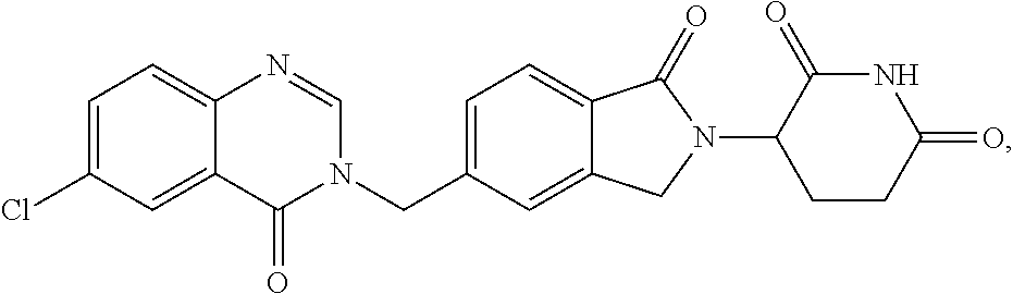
C(C1=CC=C2C(=C1)CN(C1CCC(=O)NC1=O)C2=O)N1C=NC2=CC=C(Cl)C=C2C1=O
